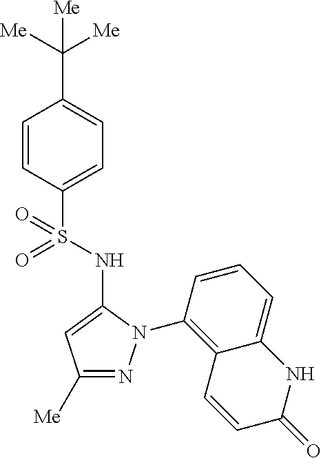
C1(C([Me])([Me])[Me])=CC=C(S(=O)(=O)NC2=CC([Me])=NN2C2=C3C(=CC=C2)NC(=O)C=C3)C=C1
